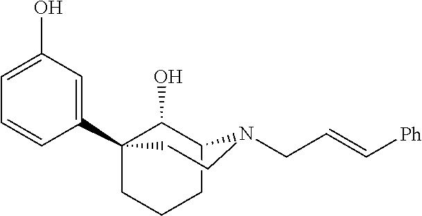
C1=C(O)C=C(C23CCCC(C2O)N(CC=C[Ph])CC3)C=C1
